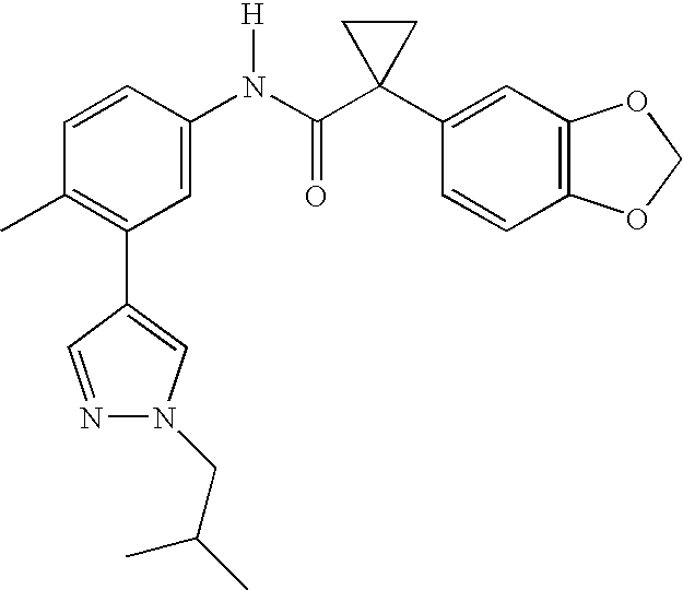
C1(N(C(C2(C3=CC4=C(C=C3)OCO4)CC2)=O)[H])=CC(C2=CN(CC(C)C)N=C2)=C(C)C=C1
